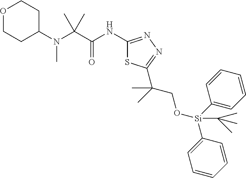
C1(N(C(C(NC2=NN=C(C(C)(CO[Si](C3=CC=CC=C3)(C3=CC=CC=C3)C(C)(C)C)C)S2)=O)(C)C)C)CCOCC1
